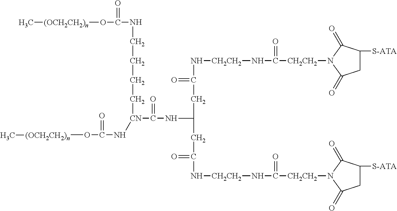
C[(OCH2CH2)n]OC(NCCCC[CN](C(NC(CC(N[CH2CH2]NC([CH2CH2]N1C(=O)CC([S-ATA])C1=O)=O)=O)CC(N[CH2CH2]NC([CH2CH2]N1C(=O)CC([S-ATA])C1=O)=O)=O)=O)NC(O[(OCH2CH2)n]C)=O)=O
